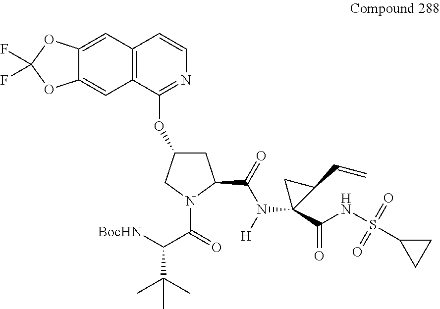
C12=C(C(OC3CC(C(=O)N([H])C4(C(NS(C5CC5)(=O)=O)=O)C(C=C)C4)N(C(=O)C([BocHN])C(C)(C)C)C3)=NC=C1)C=C1C(=C2)OC(F)(F)O1
